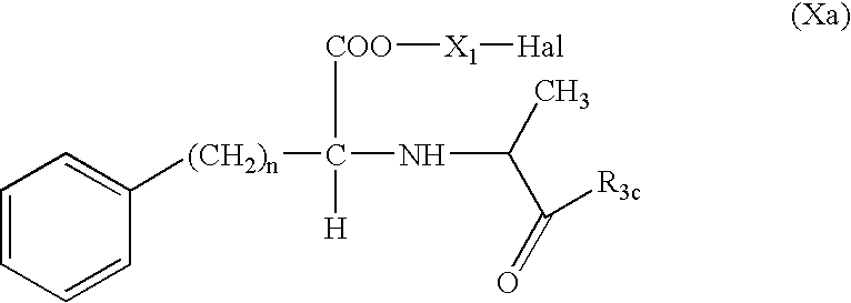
C1=CC=CC([(CH2)n]C(NC(C(=O)[R3c])C)([COO][X1][Hal])[H])=C1
